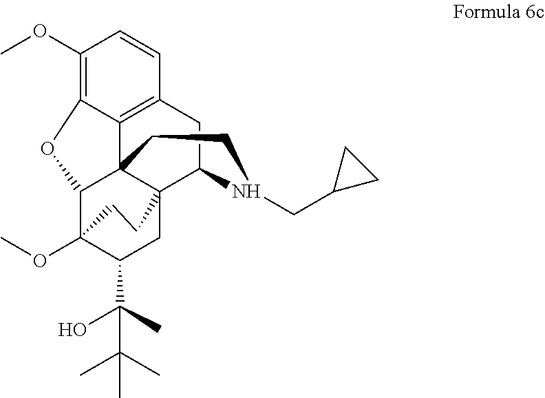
C1(OC)=C2C3=C(C=C1)CC1C45C3(C(C(OC)(C(C(C)(O)C(C)(C)C)C4)CC5)O2)CCN1CC1CC1
